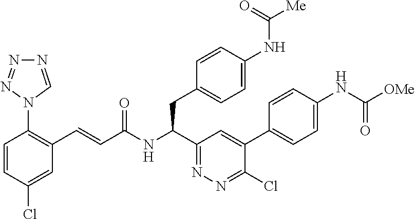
N1=CN(C2=C(C=CC(NC(C3=NN=C(Cl)C(C4=CC=C(NC([OMe])=O)C=C4)=C3)CC3=CC=C(NC(=O)[Me])C=C3)=O)C=C(Cl)C=C2)N=N1
